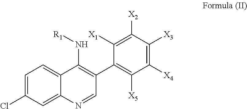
C1=C(Cl)C=C2C(=C1)C(N[R1])=C(C1=C([X5])C([X4])=C([X3])C([X2])=C1[X1])C=N2
